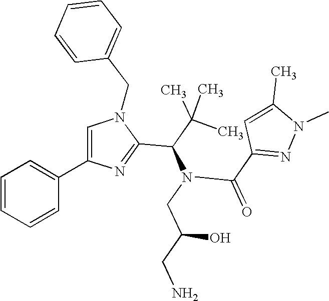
C1=C(C2=CC=CC=C2)N=C(C(C(C)(C)C)N(CC(CN)O)C(C2=NN(C)C(C)=C2)=O)N1CC1=CC=CC=C1
